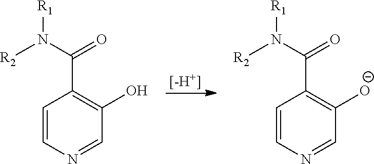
[[-H+]].C1=CN=CC(O)=C1C(N([R2])[R1])=O.C1=CN=CC([O-])=C1C(N([R2])[R1])=O
